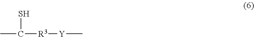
CC(S)[R3][Y]C
